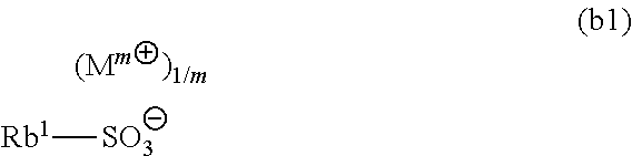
[Rb1][SO3]
